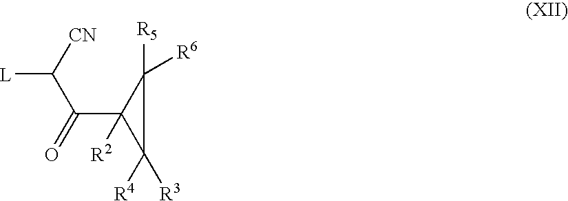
[L]C([CN])C(C1([R2])C([R4])([R3])C1([R6])[R5])=O
